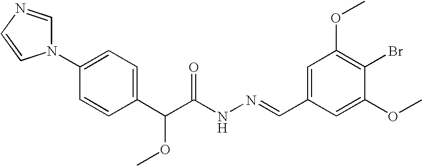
C1=CC(C(C(NN=CC2=CC(OC)=C(Br)C(OC)=C2)=O)OC)=CC=C1N1C=NC=C1
